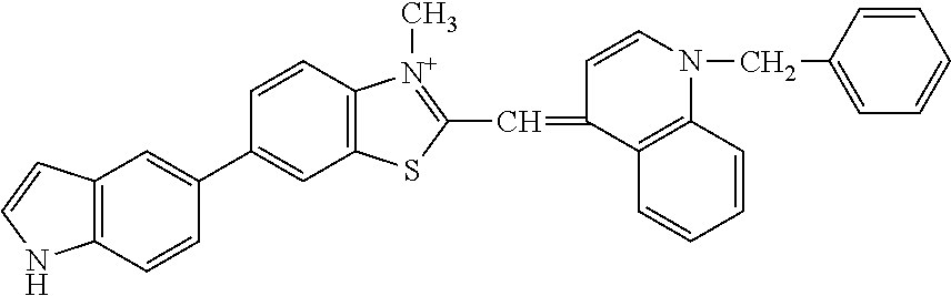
C1(C2=CC3=C(C=C2)NC=C3)=CC2=C(C=C1)[N+](C)=C(C=C1C=CN(CC3=CC=CC=C3)C3=C1C=CC=C3)S2
